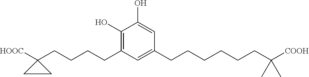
C1(O)=CC(CCCCCCC([COOH])(C)C)=CC(CCCCC2([HOOC])CC2)=C1O
